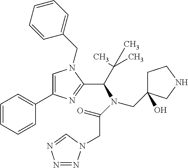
C1=C(C2=CC=CC=C2)N=C(C(C(C)(C)C)N(CC2(O)CCNC2)C(=O)CN2N=NN=C2)N1CC1=CC=CC=C1
